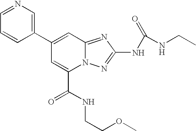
C1(C2=CC3=NC(NC(=O)NCC)=NN3C(C(NCCOC)=O)=C2)=CN=CC=C1
